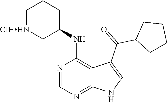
N1=CN=C2C(=C1NC1CCC[CIHHN]C1)C(C(C1CCCC1)=O)=CN2
